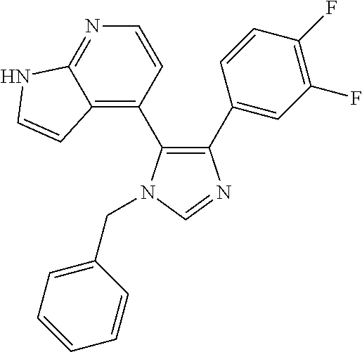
C1(C2=CC(F)=C(F)C=C2)=C(C2=C3C(=NC=C2)NC=C3)N(CC2=CC=CC=C2)C=N1
